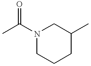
N1(C(C)=O)CCCC(C)C1
